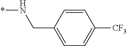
*NCC1=CC=C([CF3])C=C1
